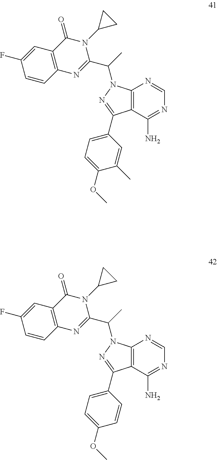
C12=C(C(N)=NC=N1)C(C1=CC=C(OC)C(C)=C1)=NN2C(C)C1=NC2=C(C(=O)N1C1CC1)C=C(F)C=C2.C12=C(C(N)=NC=N1)C(C1=CC=C(OC)C=C1)=NN2C(C)C1=NC2=C(C(=O)N1C1CC1)C=C(F)C=C2
